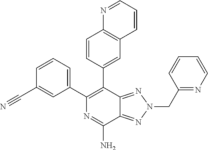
C1=CC=C(C2=C(C3=CC4=C(C=C3)N=CC=C4)C3=NN(CC4=NC=CC=C4)N=C3C(N)=N2)C=C1C#N
